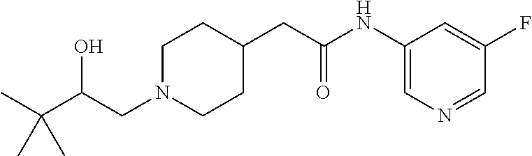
C1N(CC(C(C)(C)C)O)CCC(CC(NC2=CN=CC(F)=C2)=O)C1
